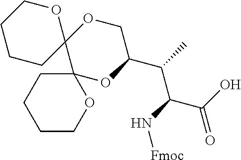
N(C(C(O)=O)C(C)C1COC2(C3(O1)CCCCO3)OCCCC2)[Fmoc]
